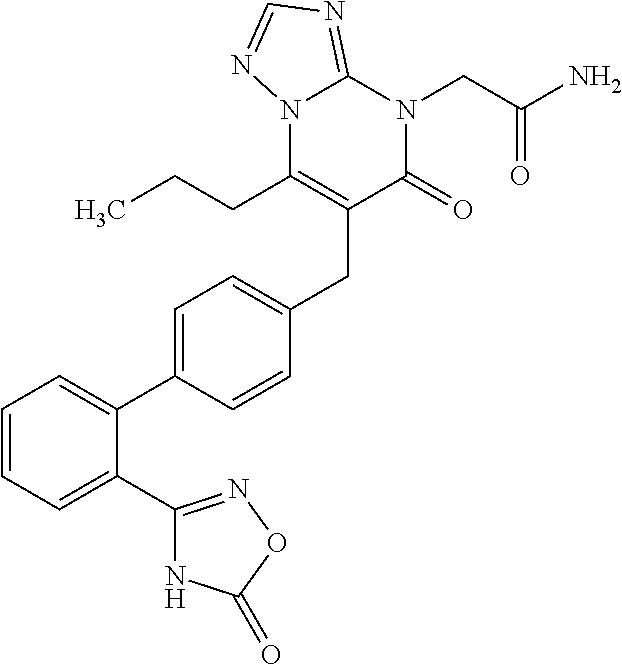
C1=CC=C(C2=NOC(=O)N2)C(C2=CC=C(CC3=C(CCC)N4C(=NC=N4)N(CC(N)=O)C3=O)C=C2)=C1
